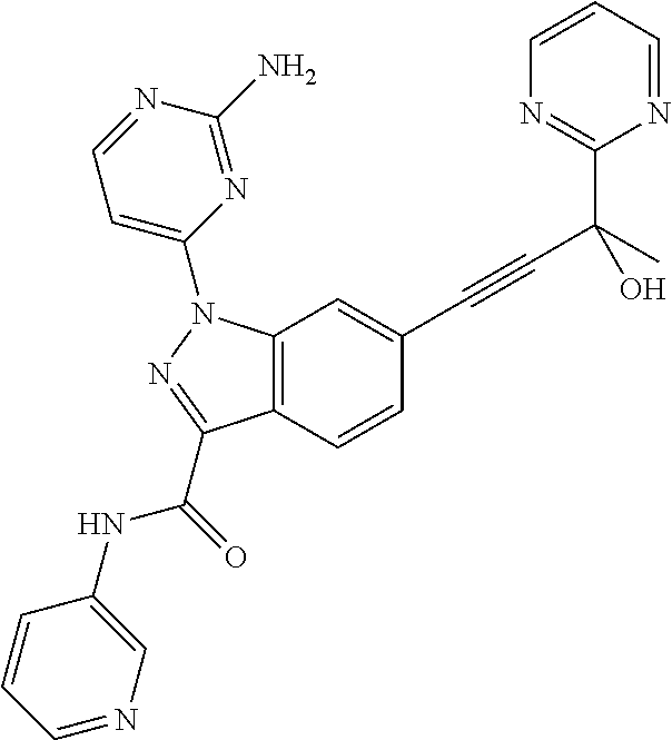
C1=CC(C#CC(C2=NC=CC=N2)(C)O)=CC2=C1C(C(NC1=CN=CC=C1)=O)=NN2C1=CC=NC(N)=N1
